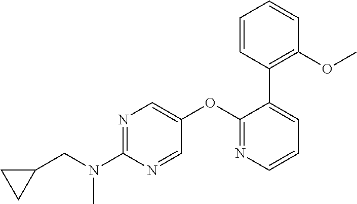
N1=C(N(CC2CC2)C)N=CC(OC2=NC=CC=C2C2=C(OC)C=CC=C2)=C1
